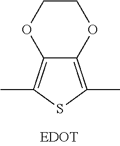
O1C2=C(C)SC(C)=C2OCC1
